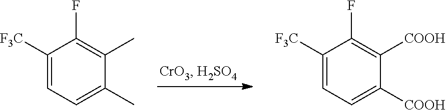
C1([F3C])=CC=C(C)C(C)=C1F.C1([F3C])=CC=C([COOH])C([COOH])=C1F
